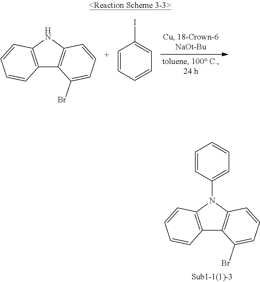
C12=C(NC3=C1C(Br)=CC=C3)C=CC=C2.C1=CC=CC=C1I.C12=C(N(C3=CC=CC=C3)C3=C1C(Br)=CC=C3)C=CC=C2
